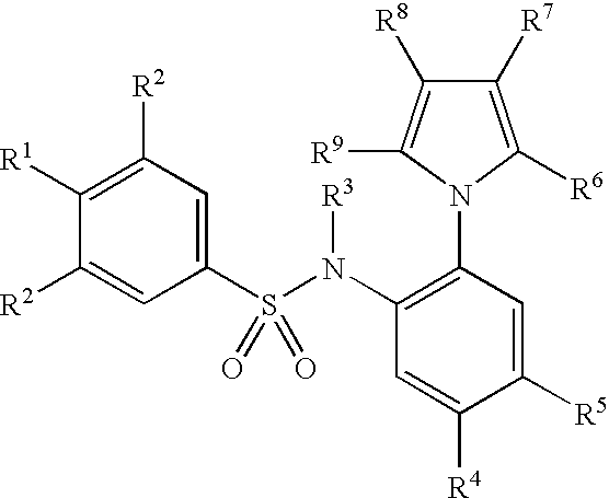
C1([R1])=C([R2])C=C(S(N(C2=C(N3C([R6])=C([R7])C([R8])=C3[R9])C=C([R5])C([R4])=C2)[R3])(=O)=O)C=C1[R2]
